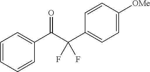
C1=CC=CC(C(C(C2=CC=C([OMe])C=C2)(F)F)=O)=C1
